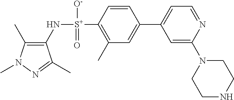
C1(C)=C(N[S+](C2=C(C)C=C(C3=CC=NC(N4CCNCC4)=C3)C=C2)([O-])=O)C(C)=NN1C
